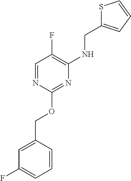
C1=C(COC2=NC(NCC3=CC=CS3)=C(F)C=N2)C=CC=C1F
